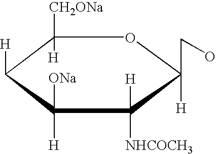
C1([CH2ONa])([H])C([H])C([H])([ONa])C([H])([NHCOCH3])C(CO)([H])O1
